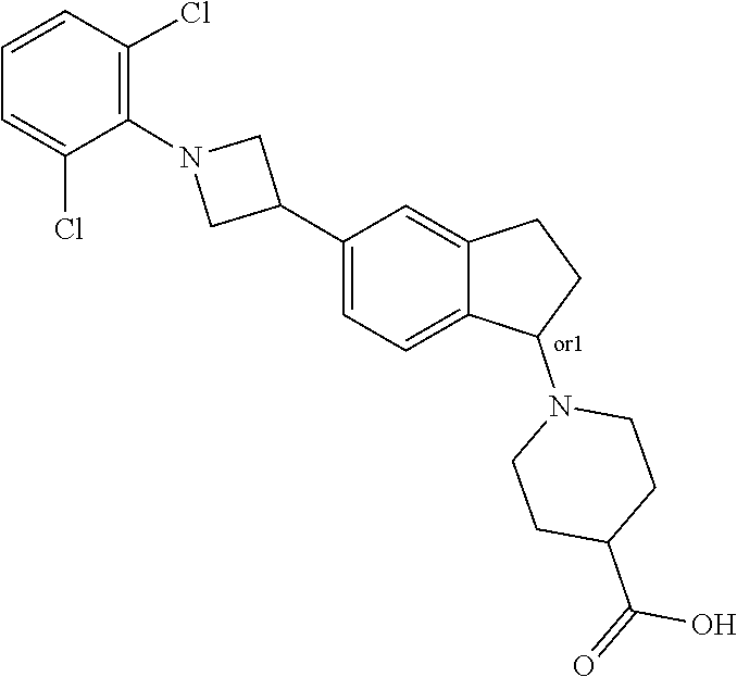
C1(C(=O)O)CCN(C2CCC3=CC(C4CN(C5=C(Cl)C=CC=C5Cl)C4)=CC=C32)CC1
